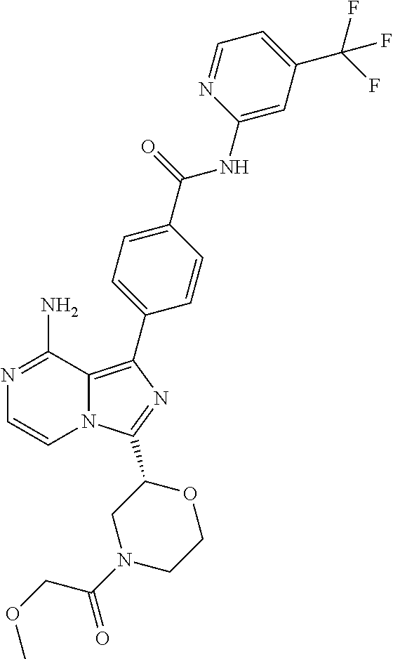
N1=C(N)C2=C(C3=CC=C(C(=O)NC4=CC(C(F)(F)F)=CC=N4)C=C3)N=C(C3CN(C(COC)=O)CCO3)N2C=C1
